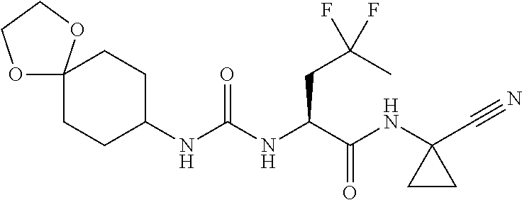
N(C(NC(C(NC1(C#N)CC1)=O)CC(C)(F)F)=O)C1CCC2(CC1)OCCO2
